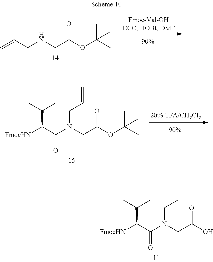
C=CCNCC(OC(C)(C)C)=O.[FmocHN]C(C(N(CC(OC(C)(C)C)=O)CC=C)=O)C(C)C.[FmocHN]C(C(N(CC(O)=O)CC=C)=O)C(C)C
